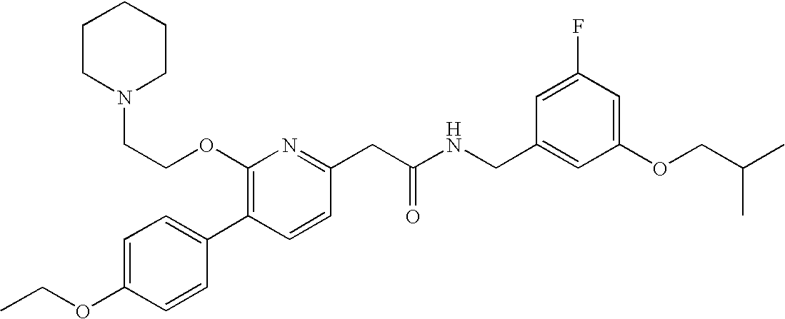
C1(OCC)=CC=C(C2=C(OCCN3CCCCC3)N=C(CC(NCC3=CC(OCC(C)C)=CC(F)=C3)=O)C=C2)C=C1
